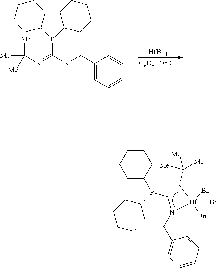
[HfBn4].C1(CNC(=NC([Me])([Me])[Me])P(C2CCCCC2)C2CCCCC2)=CC=CC=C1.C1(P(C2CCCCC2)C2CCCCC2)N(C([Me])([Me])[Me])[Hf]([Bn])([Bn])([Bn])N1CC1=CC=CC=C1
